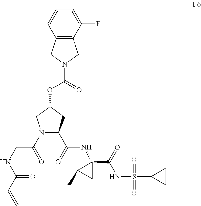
O=C(OC1CN(C(=O)CNC(C=C)=O)C(C(=O)NC2(C(=O)NS(=O)(=O)C3CC3)CC2C=C)C1)N1CC2=C(C1)C=CC=C2F
